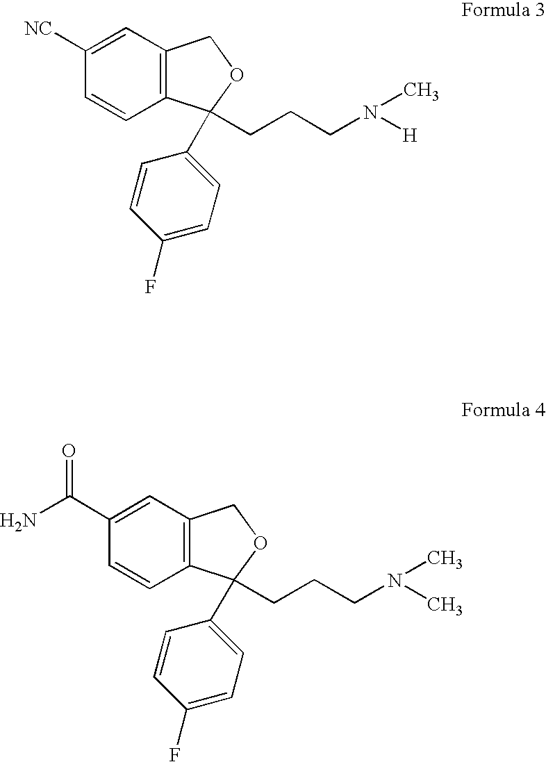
C1([NC])=CC2=C(C=C1)C(C1=CC=C(F)C=C1)(CCCN(C)[H])OC2.C1(C(N)=O)=CC2=C(C=C1)C(C1=CC=C(F)C=C1)(CCCN(C)C)OC2
